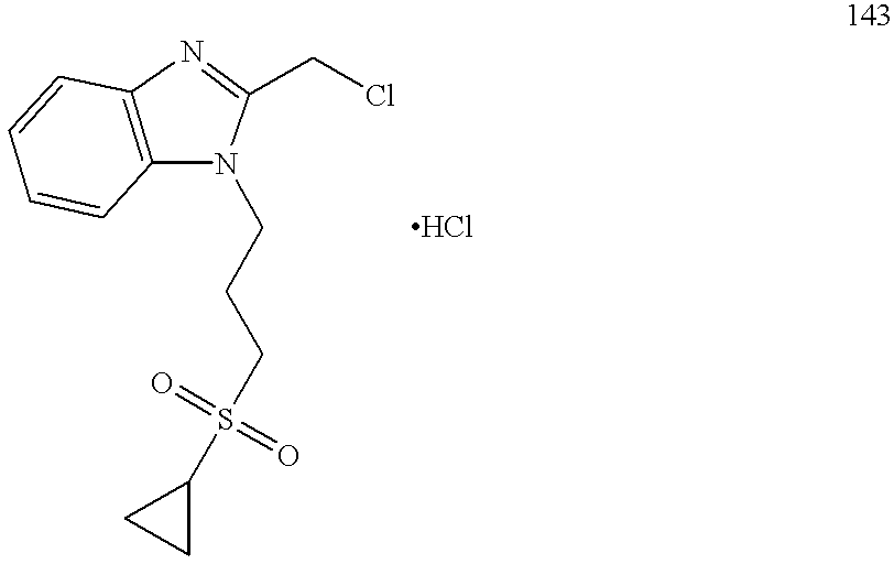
C12=C(N(CCCS(C3CC3)(=O)=O)C(CCl)=N1)C=CC=C2
